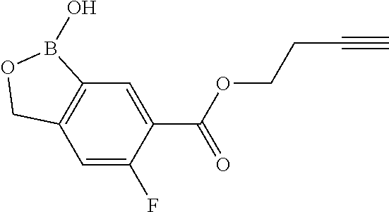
C12=C(C=C(F)C(C(OCCC#C)=O)=C1)COB2O
